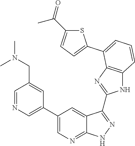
C1=NC=C(C2=CN=C3C(=C2)C(C2=NC4=C(N2)C=CC=C4C2=CC=C(C(=O)C)S2)=NN3)C=C1CN(C)C
